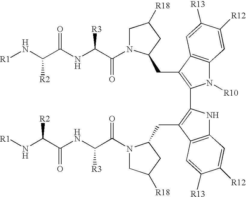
[R1]NC(C(NC(C(N1CC([R18])CC1CC1=C(C2=C(CC3N(C(C(NC(C(N[R1])[R2])=O)[R3])=O)CC([R18])C3)C3=C(N2)C=C([R12])C([R13])=C3)N([R10])C2=C1C=C([R13])C([R12])=C2)=O)[R3])=O)[R2]
